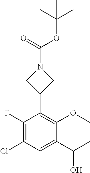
C(N1CC(C2=C(OC)C(C(C)O)=CC(Cl)=C2F)C1)(=O)OC(C)(C)C
